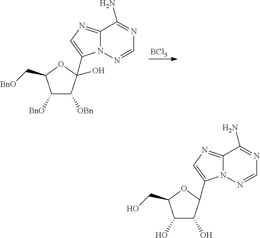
C1([BnO])C([OBn])C(O)(C2=CN=C3N2N=CN=C3N)OC1C[BnO].[BCl3].C1(O)C(O)C(C2=CN=C3N2N=CN=C3N)OC1CO
